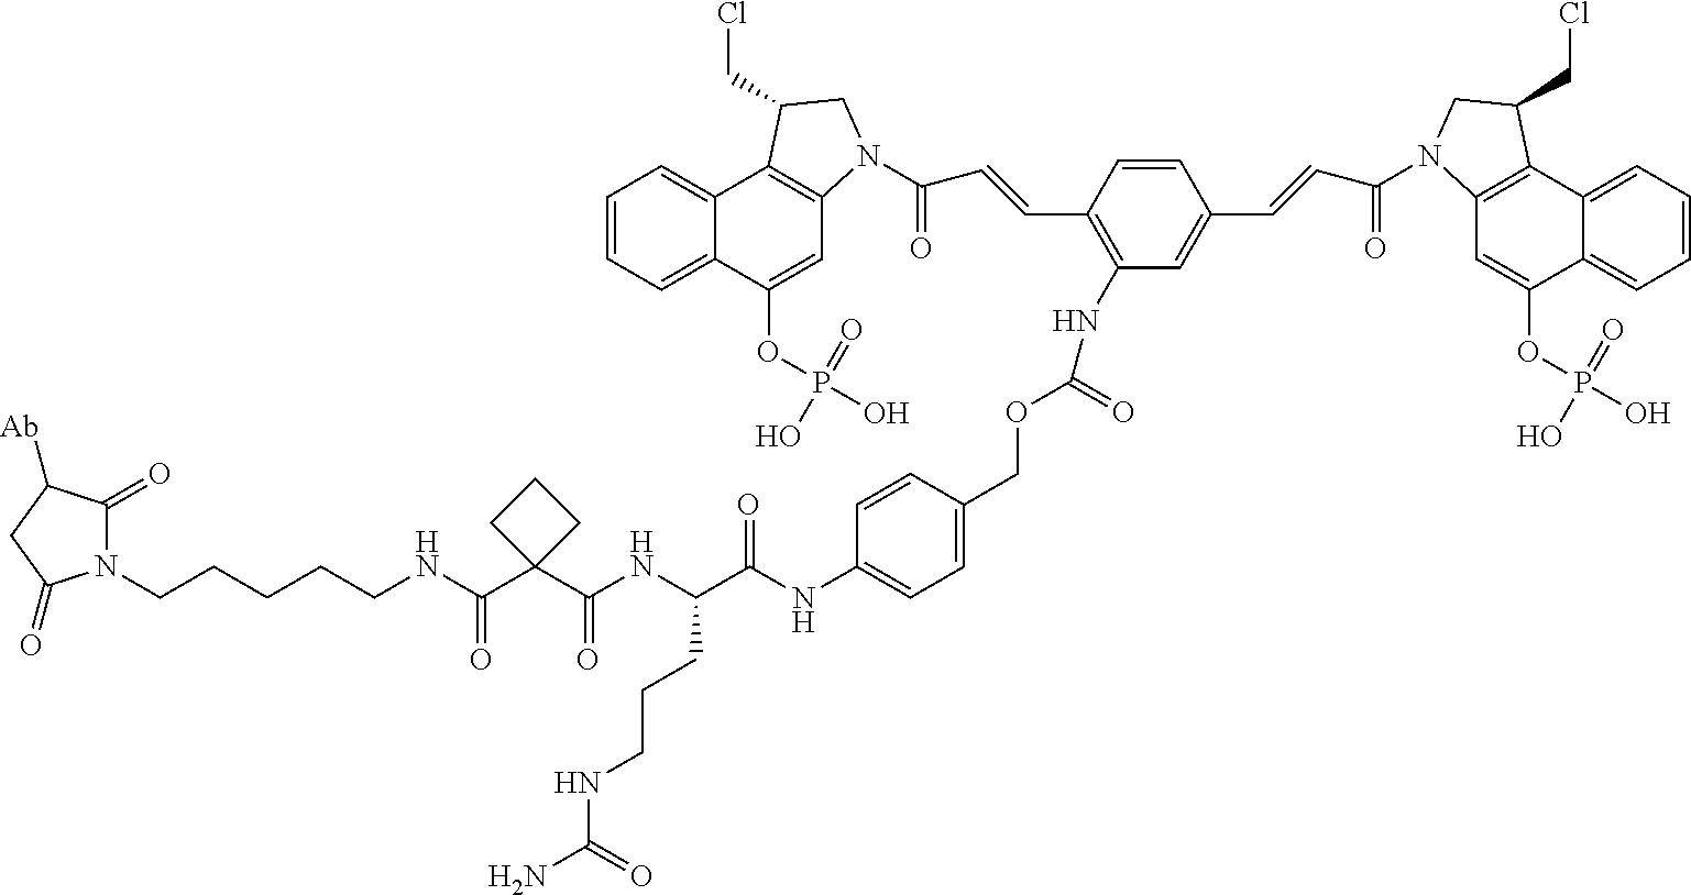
C1=CC(C=CC(=O)N2C3=C(C4=CC=CC=C4C(OP(O)(=O)O)=C3)C(CCl)C2)=C(NC(OCC2=CC=C(NC(C(NC(C3(C(NCCCCCN4C(=O)C([Ab])CC4=O)=O)CCC3)=O)CCCNC(N)=O)=O)C=C2)=O)C=C1C=CC(=O)N1C2=C(C3=CC=CC=C3C(OP(O)(=O)O)=C2)C(CCl)C1
